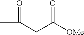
C(CC([OMe])=O)(C)=O
